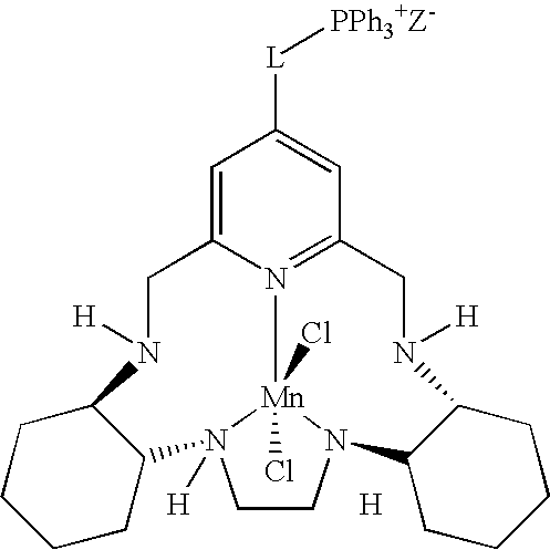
C1=C2N3=C(C=C1[L][PPh3+Z-])CN([H])C1C(N4CCN([H])([Mn]34(Cl)Cl)C3C(N([H])C2)CCCC3)CCCC1.[H]
